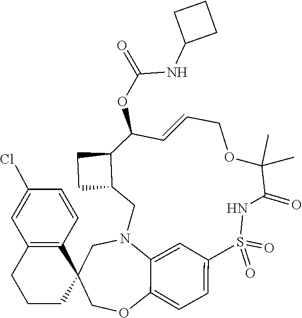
C1N2C3=CC(=CC=C3OCC13CCCC1=C3C=CC(Cl)=C1)S(=O)(=O)NC(=O)C(C)(C)OCC=CC(OC(NC1CCC1)=O)C1C(C2)CC1
